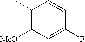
C1(C)=C([MeO])C=C(F)C=C1
